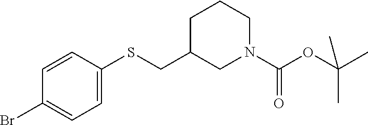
C1=C(Br)C=CC(SCC2CCCN(C(OC(C)(C)C)=O)C2)=C1
